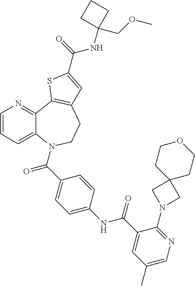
C1=CC=C2C(=N1)C1=C(CCN2C(C2=CC=C(NC(C3=CC(C)=CN=C3N3CC4(C3)CCOCC4)=O)C=C2)=O)C=C(C(=O)NC2(COC)CCC2)S1
